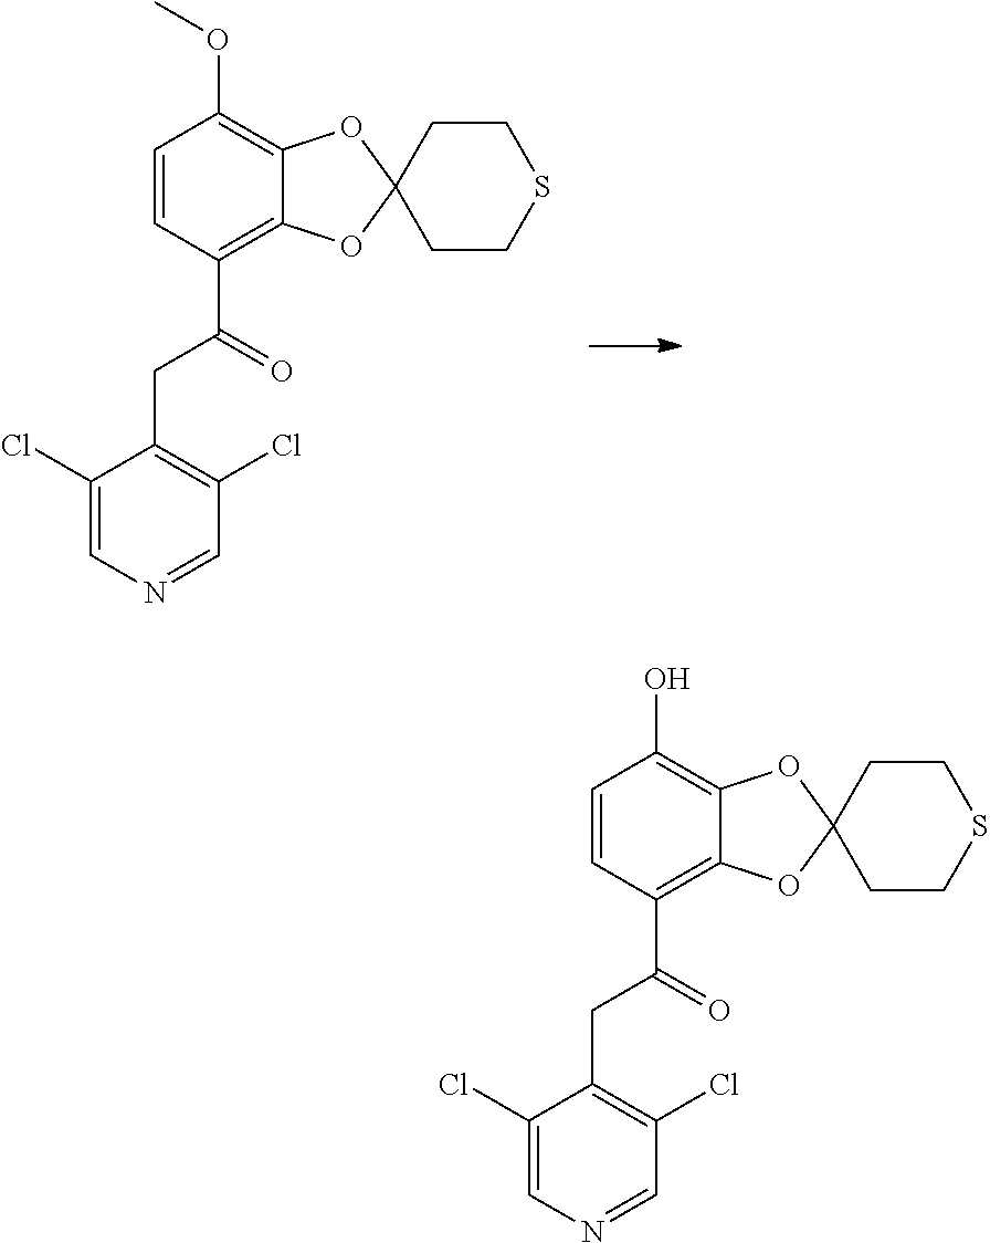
C1(Cl)=CN=CC(Cl)=C1CC(C1=C2C(=C(OC)C=C1)OC1(O2)CCSCC1)=O.C1(Cl)=CN=CC(Cl)=C1CC(C1=C2C(=C(O)C=C1)OC1(O2)CCSCC1)=O
